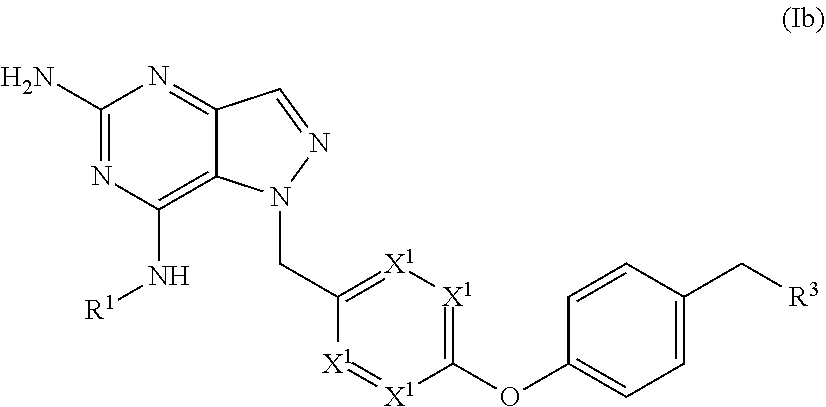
C1(N)=NC(N[R1])=C2C(=N1)C=NN2CC1=[X1][X1]=C(OC2=CC=C(C[R3])C=C2)[X1]=[X1]1
